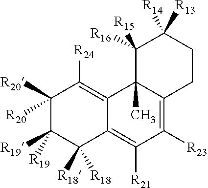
C1([R20])([R20])C([R19])([R19])C([R18])([R18])C2=C([R21])C([R23])=C3C(C)(C2=C1[R24])C([R16])([R15])C([R13])([R14])CC3
